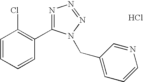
C1=CC=CC(C2=NN=NN2CC2=CC=CN=C2)=C1Cl.Cl
